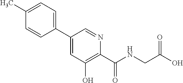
C1(C)=CC=C(C2=CC(O)=C(C(=O)NCC(O)=O)N=C2)C=C1
